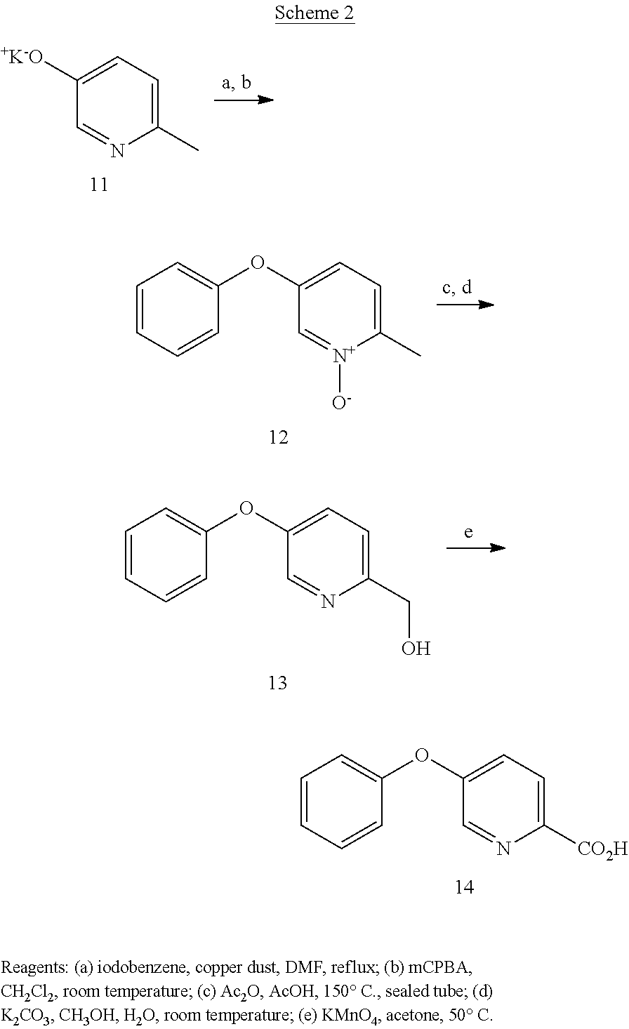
C1=CC=CC(OC2=CC=C([CO2H])N=C2)=C1.C1([+K-O])=CC=C(C)N=C1.C1=CC=CC(OC2=CC=C(C)[N+]([O-])=C2)=C1.C1=CC=CC(OC2=CC=C(CO)N=C2)=C1
